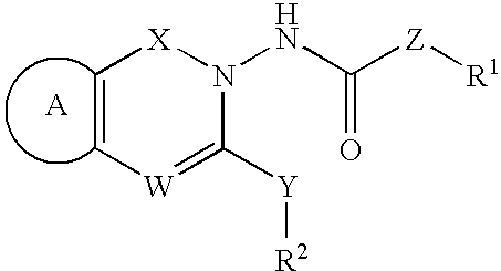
C1=C[X]N(NC([Z][R1])=O)C([Y][R2])=[W]1
